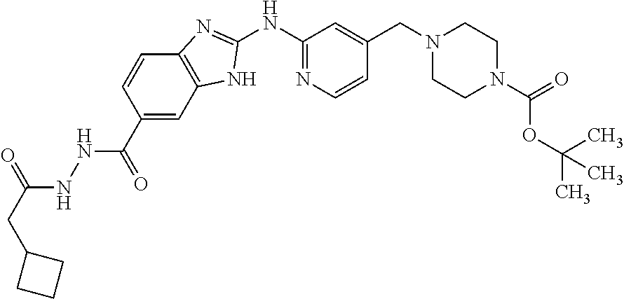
C1(NC2=NC=CC(CN3CCN(C(OC(C)(C)C)=O)CC3)=C2)=NC2=C(N1)C=C(C(=O)NNC(CC1CCC1)=O)C=C2
